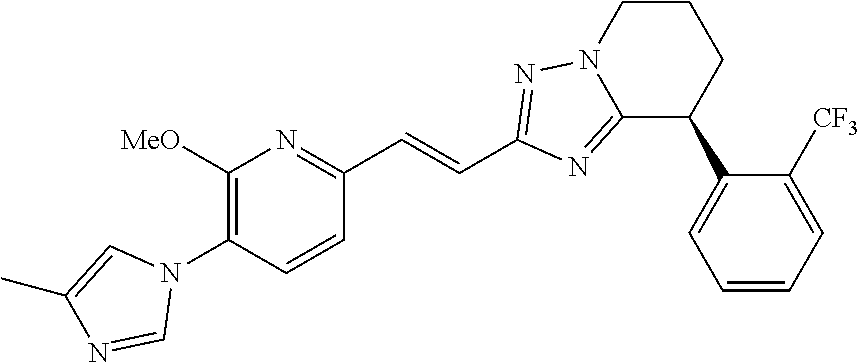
C1([MeO])=C(N2C=C(C)N=C2)C=CC(C=CC2=NN3CCCC(C4=CC=CC=C4[CF3])C3=N2)=N1
